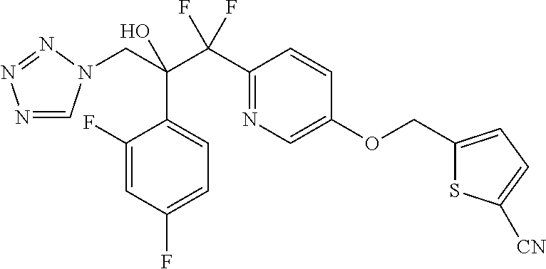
N1=CN(CC(C(C2=NC=C(OCC3=CC=C([CN])S3)C=C2)(F)F)(O)C2=CC=C(F)C=C2F)N=N1
